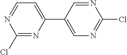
C1(Cl)=NC(C2=CN=C(Cl)N=C2)=CC=N1
